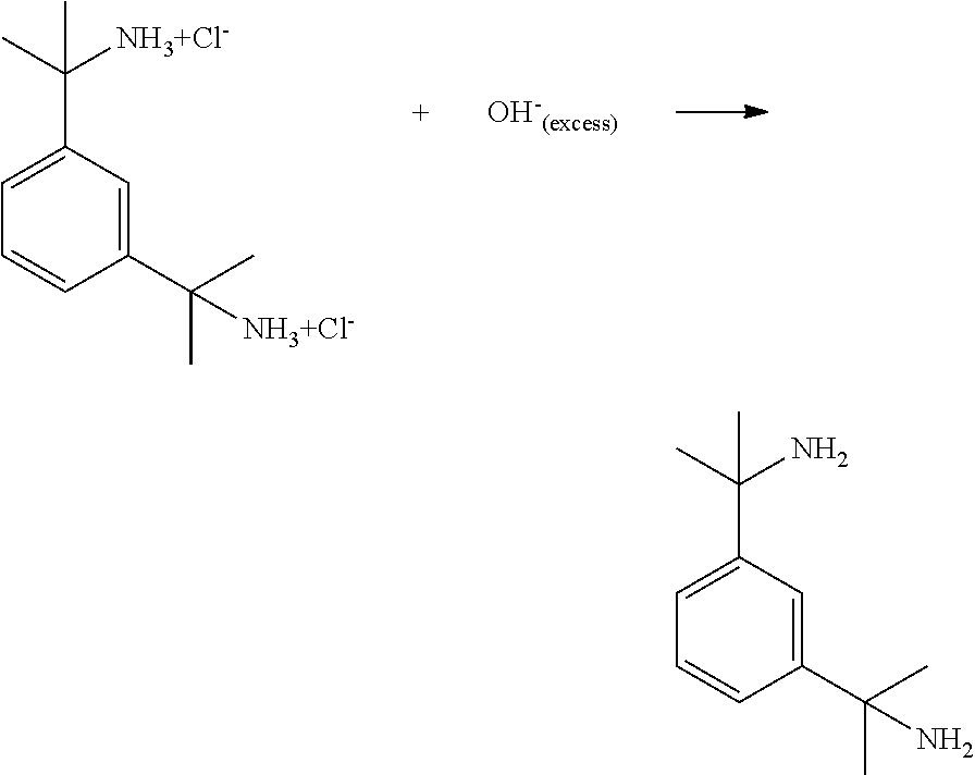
C1=C(C(C)([NH3+Cl-])C)C=C(C(C)(C)[NH3+Cl-])C=C1.C1=C(C(C)(N)C)C=C(C(C)(C)N)C=C1
